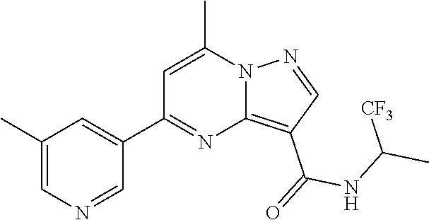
C12=C(C(=O)NC(C)[CF3])C=NN1C(C)=CC(C1=CC(C)=CN=C1)=N2
